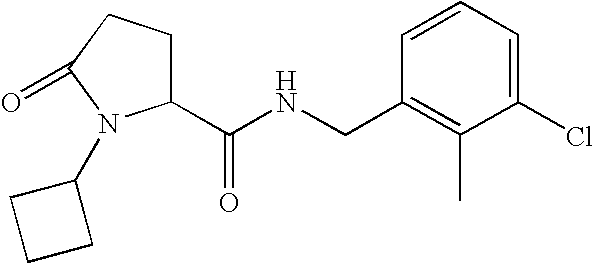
C(NCC1=C(C)C(Cl)=CC=C1)(=O)C1CCC(=O)N1C1CCC1
